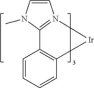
C1=CN2=C(N1C)C1=C(C=CC=C1)[Ir]2
